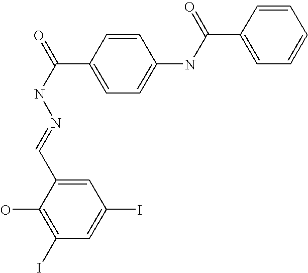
C1=CC(C(=O)NC2=CC=C(C(NN=CC3=CC(I)=CC(I)=C3O)=O)C=C2)=CC=C1
